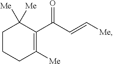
C1CCC([Me])=C(C(C=C[Me])=O)C1([Me])[Me]
